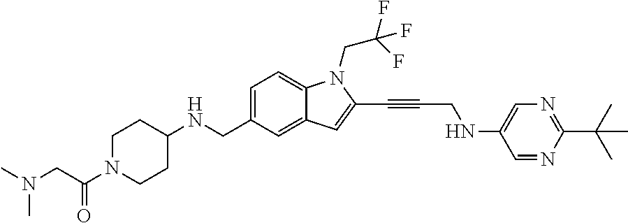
C1=C(CNC2CCN(C(CN(C)C)=O)CC2)C=C2C(=C1)N(CC(F)(F)F)C(C#CCNC1=CN=C(C(C)(C)C)N=C1)=C2
